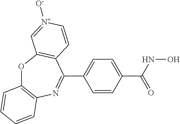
O1C2=C(N=C(C3=CC=C(C(=O)NO)C=C3)C3=C1C=[N+]([O-])C=C3)C=CC=C2
